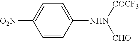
[O2N]C1=CC=C([NHN]([COCF3])[CHO])C=C1
